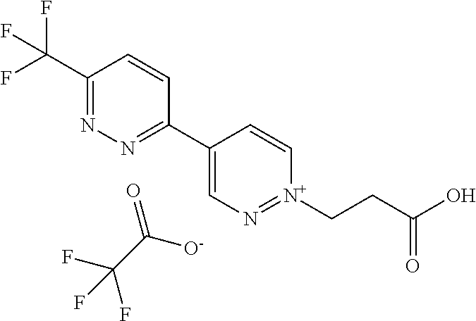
C1(C(F)(F)F)=NN=C(C2=CN=[N+](CCC(=O)O)C=C2)C=C1.O=C(C(F)(F)F)[O-]
